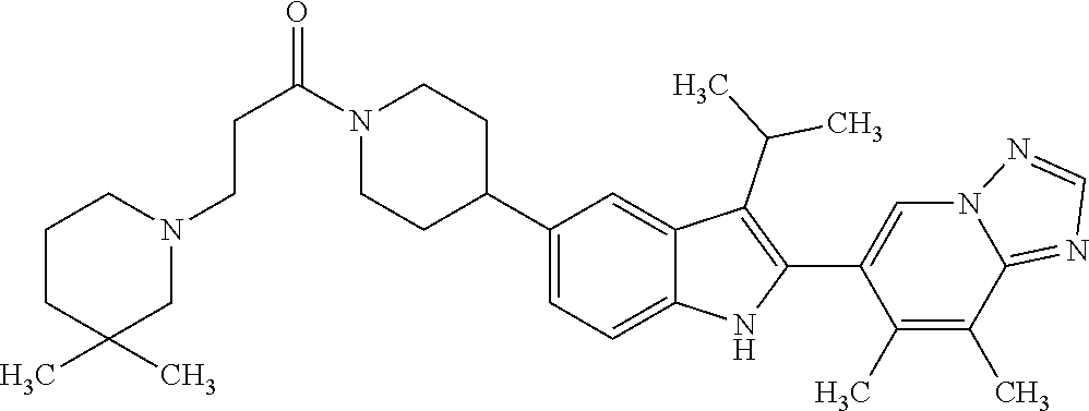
N1(C(CCN2CCCC(C)(C)C2)=O)CCC(C2=CC=C3C(=C2)C(C(C)C)=C(C2=CN4C(=NC=N4)C(C)=C2C)N3)CC1
